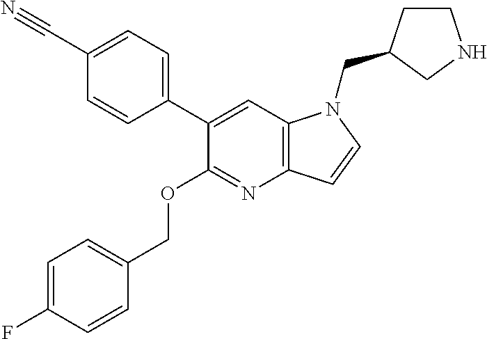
C1(C2=CC=C(C#N)C=C2)=CC2=C(N=C1OCC1=CC=C(F)C=C1)C=CN2CC1CCNC1
